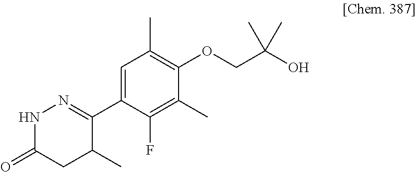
N1C(=O)CC(C)C(C2=CC(C)=C(OCC(O)(C)C)C(C)=C2F)=N1
